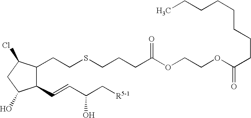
C(SCCC1C(C=CC(C[R5-1])O)C(O)CC1Cl)CCC(OCCOC(CCCCCCCC)=O)=O
